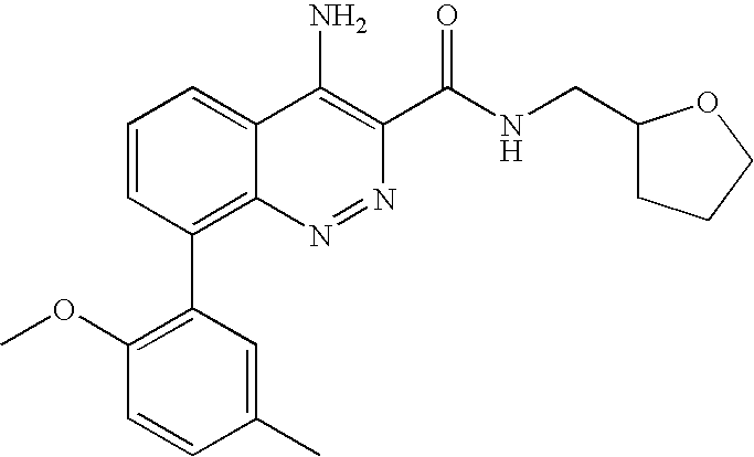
C1(C2=C3C(=CC=C2)C(N)=C(C(NCC2CCCO2)=O)N=N3)=C(OC)C=CC(C)=C1
